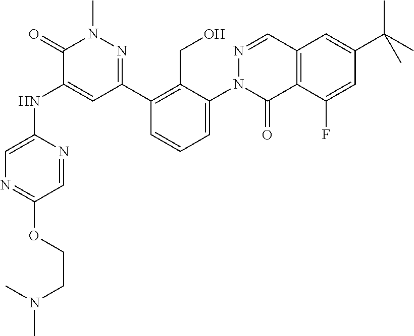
N1=CC(OCCN(C)C)=NC=C1NC1=CC(C2=C(CO)C(N3C(=O)C4=C(C=N3)C=C(C(C)(C)C)C=C4F)=CC=C2)=NN(C)C1=O
